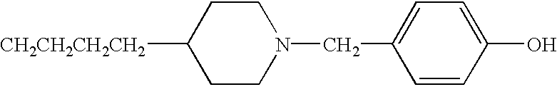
C1CN(CC2=CC=C(O)C=C2)CCC1[CH2CH2CH2CH2]
